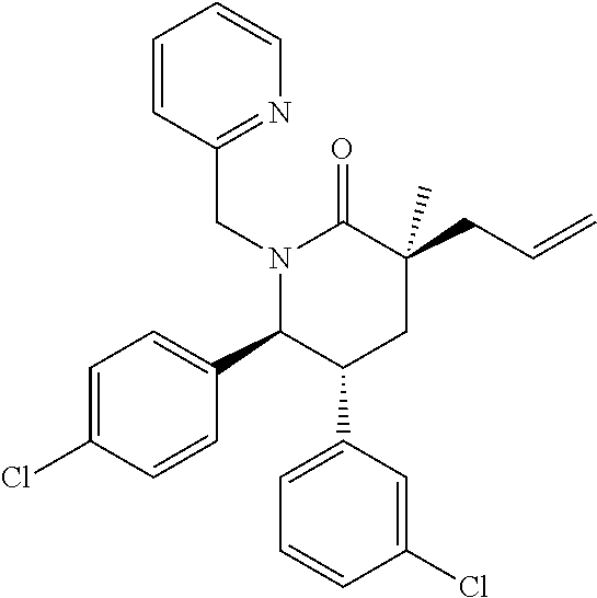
N1(CC2=NC=CC=C2)C(C2=CC=C(Cl)C=C2)C(C2=CC=CC(Cl)=C2)CC(CC=C)(C)C1=O
